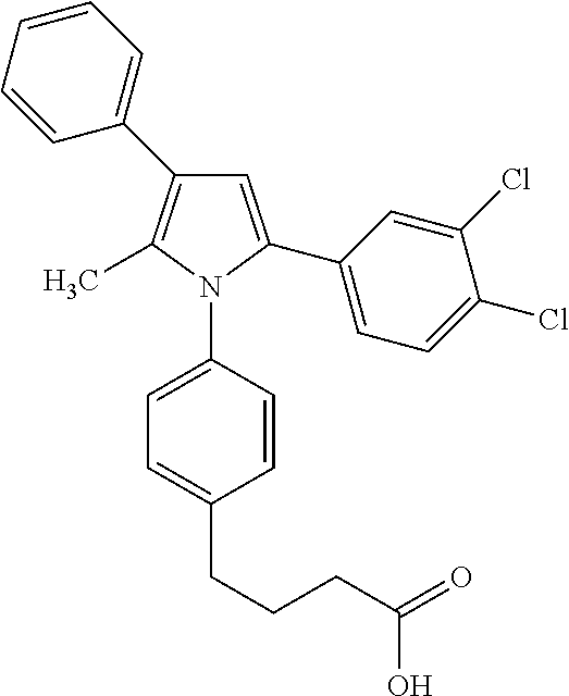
C1=C(C2=CC=C(Cl)C(Cl)=C2)N(C2=CC=C(CCCC(=O)O)C=C2)C(C)=C1C1=CC=CC=C1
